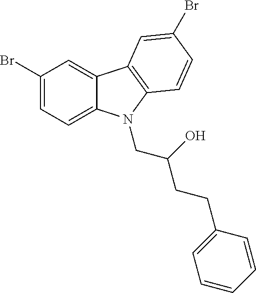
C1(Br)=CC=C2C(=C1)C1=C(C=CC(Br)=C1)N2CC(CCC1=CC=CC=C1)O
